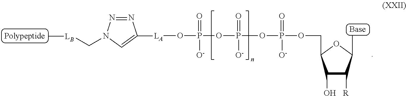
C(C1C(O)C([R])C(C)O1)OP(=O)([O-])OP(=O)([O-])OP(O[LA]C1=CN(C[LB]C)N=N1)(=O)[O-]
